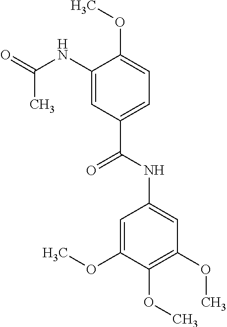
N(C1=CC(C(NC2=CC(OC)=C(OC)C(OC)=C2)=O)=CC=C1OC)C(=O)C
